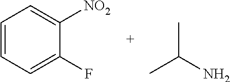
C1=CC=C(F)C([NO2])=C1.CC(C)N
